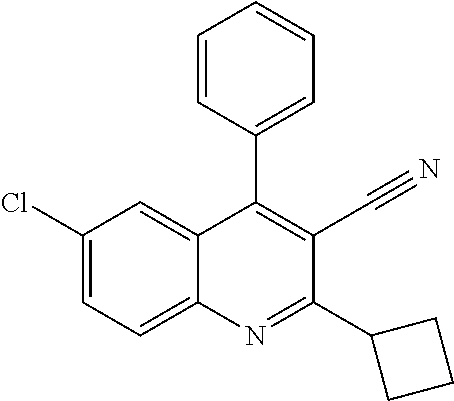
C1(Cl)=CC=C2C(=C1)C(C1=CC=CC=C1)=C(C#N)C(C1CCC1)=N2
